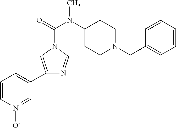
C1=C[N+]([O-])=CC(C2=CN(C(=O)N(C3CCN(CC4=CC=CC=C4)CC3)C)C=N2)=C1
